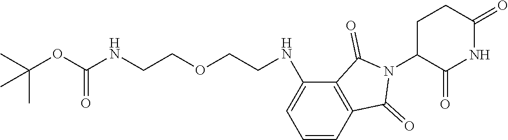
C1C(N2C(=O)C3=C(C2=O)C=CC=C3NCCOCCNC(OC(C)(C)C)=O)C(=O)NC(=O)C1
